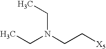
C(C)N(CC[X5])CC
